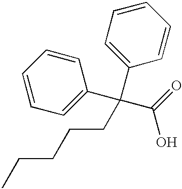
C1=CC=C(C(C2=CC=CC=C2)(C(=O)O)CCCCC)C=C1
